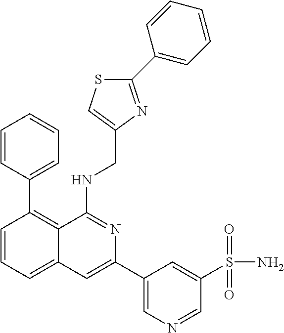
C1=CC(C2=C3C(=CC=C2)C=C(C2=CN=CC(S(=O)(=O)N)=C2)N=C3NCC2=CSC(C3=CC=CC=C3)=N2)=CC=C1
